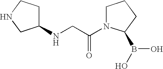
C1(NCC(N2CCCC2B(O)O)=O)CCNC1
